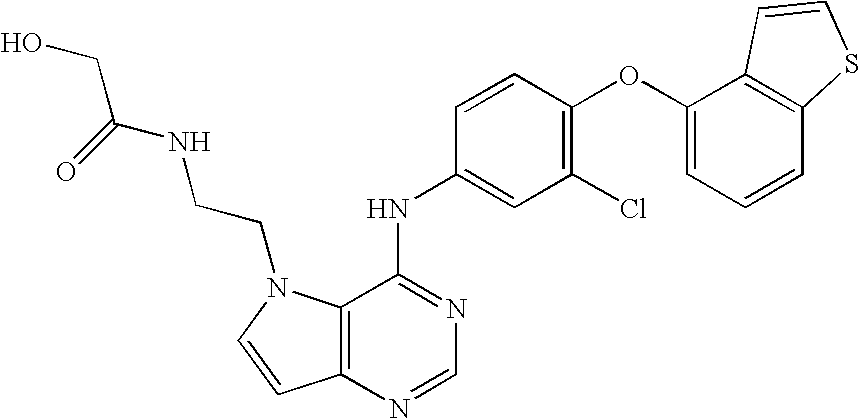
C12=C(N=CN=C1NC1=CC(Cl)=C(OC3=CC=CC4=C3C=CS4)C=C1)C=CN2CCNC(CO)=O
